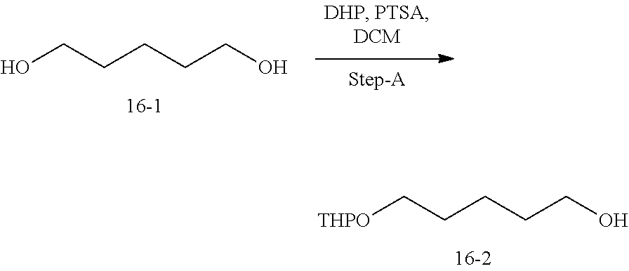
[THPO]CCCCCO.OCCCCCO
